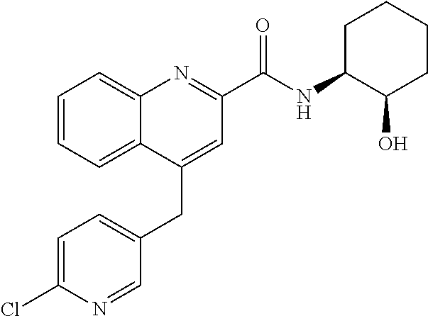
C1=C(Cl)N=CC(CC2=CC(C(NC3C(O)CCCC3)=O)=NC3=CC=CC=C23)=C1
